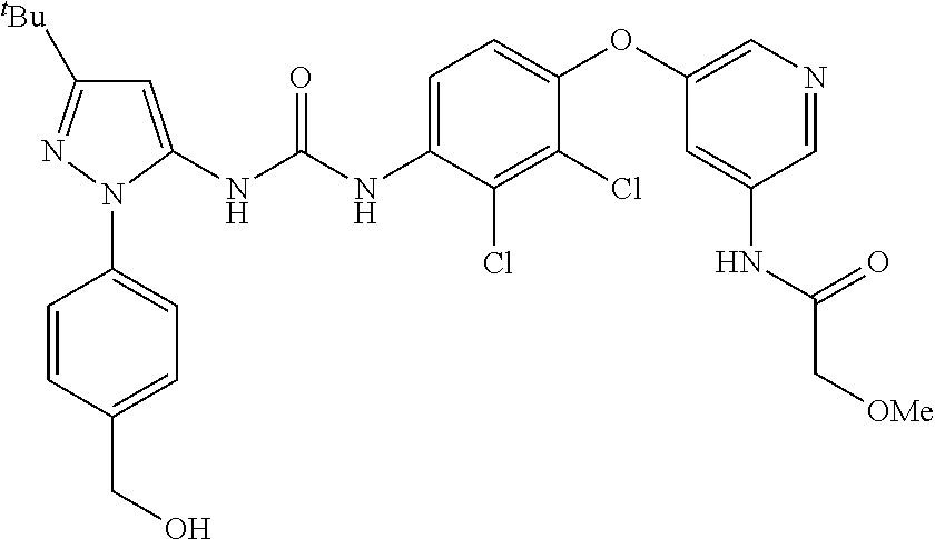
C1=C(NC(NC2=CC=C(OC3=CN=CC(NC(C[OMe])=O)=C3)C(Cl)=C2Cl)=O)N(C2=CC=C(CO)C=C2)N=C1[tBu]
